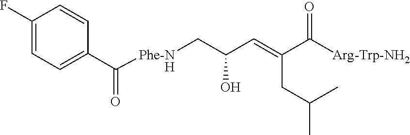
C1(F)=CC=C(C(=O)[Phe-NH]CC(C=C(CC(C)C)C([Arg-Trp-NH2])=O)O)C=C1
